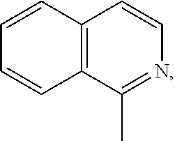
C1=CC2=C(C=C1)C(C)=NC=C2
